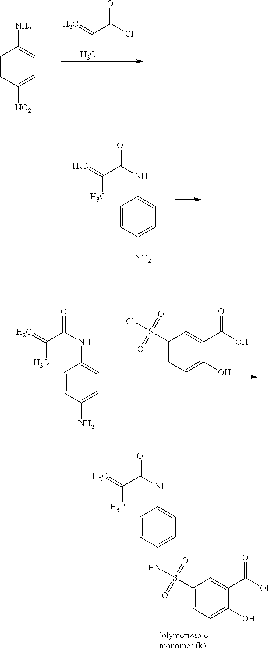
C1=CC(NS(C2=CC=C(O)C(C(O)=O)=C2)(=O)=O)=CC=C1NC(C(C)=C)=O.C=C(C(=O)Cl)C.C1=CC([NO2])=CC=C1N.C1=CC([NO2])=CC=C1NC(C(C)=C)=O.C1(S(Cl)(=O)=O)=CC=C(O)C(C(O)=O)=C1.C1=CC(N)=CC=C1NC(C(C)=C)=O
